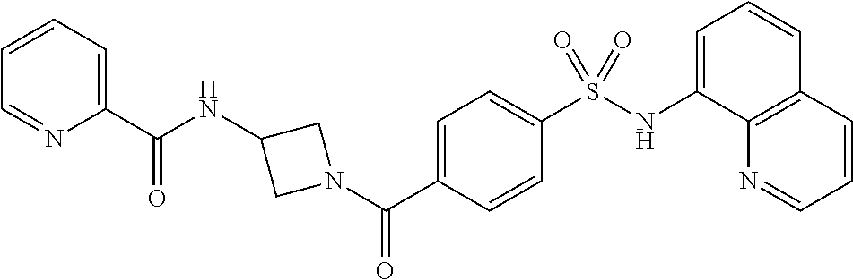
O=C(C1=CC=CC=N1)NC1CN(C(C2=CC=C(S(NC3=CC=CC4=C3N=CC=C4)(=O)=O)C=C2)=O)C1
